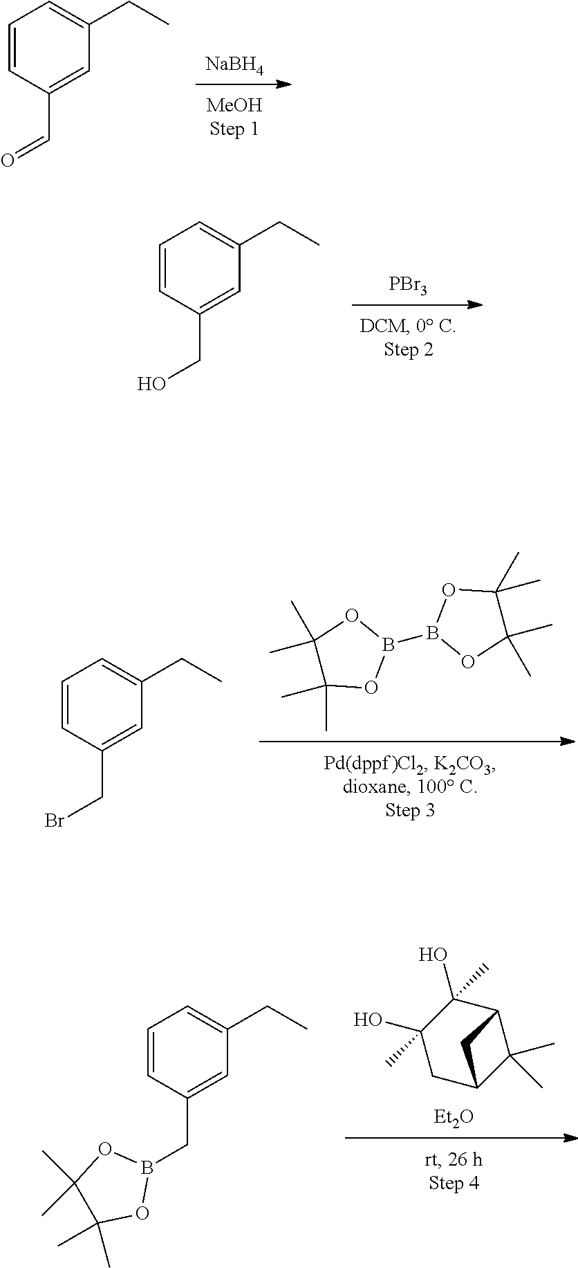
[Et2O].C1C2C(C)(C)C(C(O)(C)C1(O)C)C2.C1=CC(CB2OC(C)(C)C(C)(C)O2)=CC(CC)=C1.O1C(C)(C)C(C)(C)OB1B1OC(C)(C)C(C)(C)O1.C1=CC(CBr)=CC(CC)=C1.[PBr3].C1=CC(CO)=CC(CC)=C1.[NaBH4].C1=CC(C=O)=CC(CC)=C1
